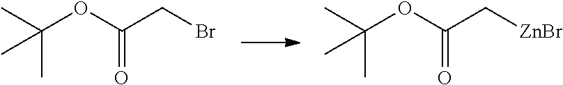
CC(OC(CBr)=O)(C)C.CC(OC(C[ZnBr])=O)(C)C
